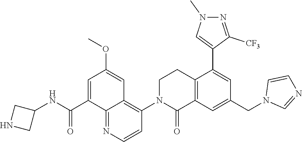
C12=C(C=C(CN3C=NC=C3)C=C1C1=CN(C)N=C1[CF3])C(=O)N(C1=C3C(=NC=C1)C(C(NC1CNC1)=O)=CC(OC)=C3)CC2
